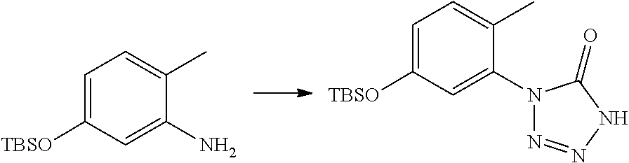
C1=C([TBSO])C=C(N)C(C)=C1.C1=C([TBSO])C=C(N2N=NNC2=O)C(C)=C1
